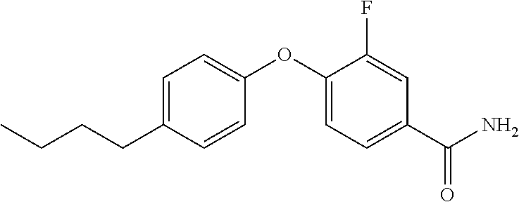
C1=C(CCCC)C=CC(OC2=CC=C(C(N)=O)C=C2F)=C1
